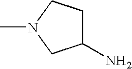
C1(N)CCN(C)C1
